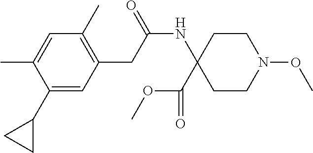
C1CN(OC)CCC1(C(OC)=O)NC(CC1=C(C)C=C(C)C(C2CC2)=C1)=O
